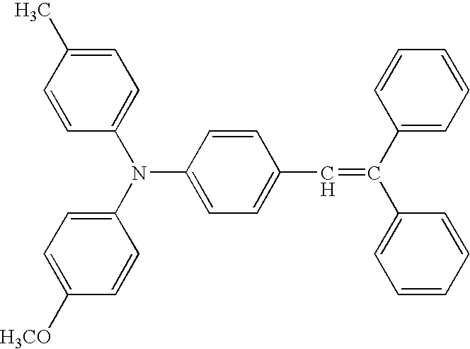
C1=CC(N(C2=CC=C([H3CO])C=C2)C2=CC=C(C)C=C2)=CC=C1C=C(C1=CC=CC=C1)C1=CC=CC=C1
